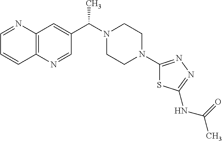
C1=NC2=C(C=C1)N=CC(C(N1CCN(C3=NN=C(NC(=O)C)S3)CC1)C)=C2
